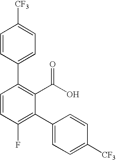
C1=CC(C2=C(C(O)=O)C(C3=CC=C([CF3])C=C3)=C(F)C=C2)=CC=C1[CF3]
